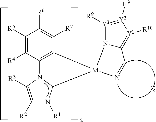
C1([R5])=C([R4])C2=C(C([R7])=C1[R6])[M]1(C3N([R1])C([R2])=C([R3])N23)N=CC2=[Y1]([R10])[Y2]([R9])=[Y3]([R8])N21.[Q]
